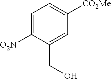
C1=C([O2N])C(CO)=CC([CO2Me])=C1
